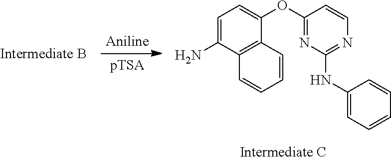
C1=C(N)C2=C(C(OC3=NC(NC4=CC=CC=C4)=NC=C3)=C1)C=CC=C2
